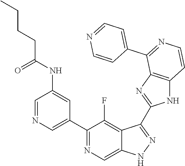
C1=NC=C(C2=NC=C3C(=C2F)C(C2=NC4=C(N2)C=CN=C4C2=CC=NC=C2)=NN3)C=C1NC(=O)CCCC
